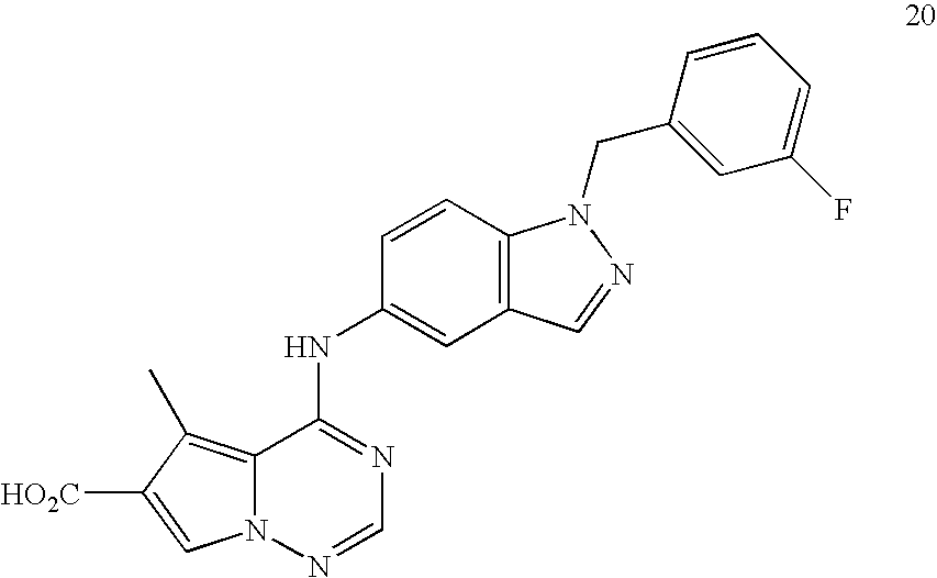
C12=C(C=CC(NC3=NC=NN4C3=C(C)C([HO2C])=C4)=C1)N(CC1=CC(F)=CC=C1)N=C2
